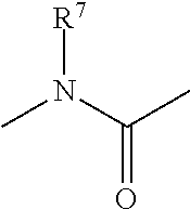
[R7]N(C)C(C)=O
